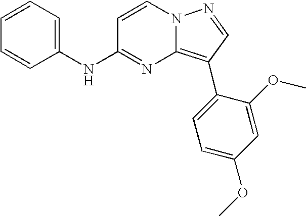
C1=CC=C(NC2=NC3=C(C4=CC=C(OC)C=C4OC)C=NN3C=C2)C=C1
